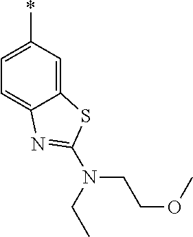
C12=CC(*)=CC=C1N=C(N(CC)CCOC)S2
